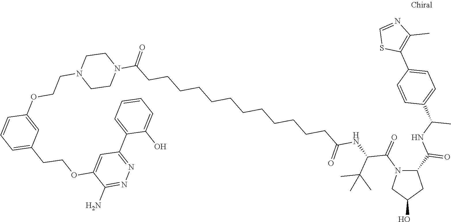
C1=C(OCCN2CCN(C(CCCCCCCCCCCCC(=O)NC(C(N3C(C(=O)NC(C4=CC=C(C5=C(C)N=CS5)C=C4)C)CC(O)C3)=O)C(C)(C)C)=O)CC2)C=CC=C1CCOC1=CC(C2=CC=CC=C2O)=NN=C1N
